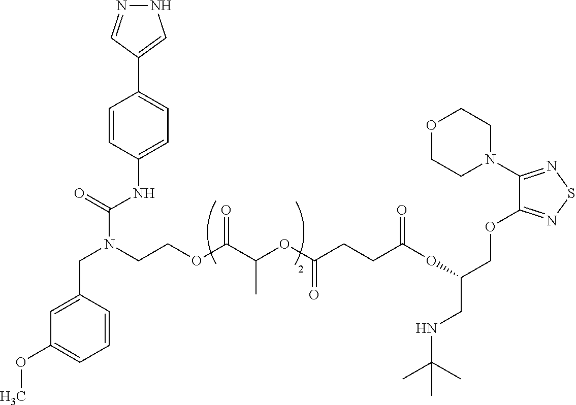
N1N=CC(C2=CC=C(NC(N(CCOC(C(OC(CCC(OC(CNC(C)(C)C)COC3=NSN=C3N3CCOCC3)=O)=O)C)=O)CC3=CC(OC)=CC=C3)=O)C=C2)=C1
